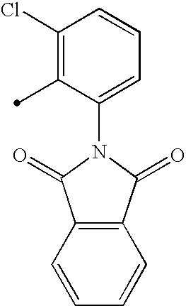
C1(Cl)=C(C)C(N2C(=O)C3=C(C2=O)C=CC=C3)=CC=C1
